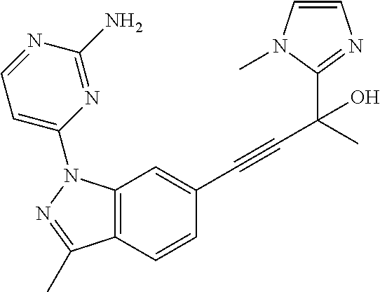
C12=C(C=CC(C#CC(C3=NC=CN3C)(C)O)=C1)C(C)=NN2C1=CC=NC(N)=N1
